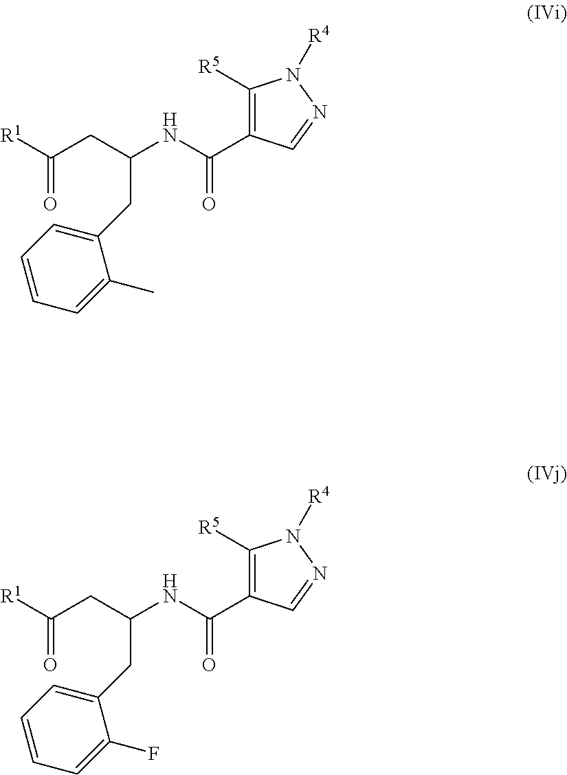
[R1]C(CC(NC(C1=C([R5])N([R4])N=C1)=O)CC1=CC=CC=C1C)=O.[R1]C(CC(NC(C1=C([R5])N([R4])N=C1)=O)CC1=CC=CC=C1F)=O
